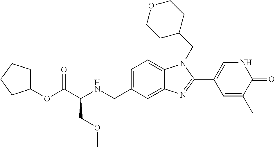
C1=C(CNC(C(OC2CCCC2)=O)COC)C=C2C(=C1)N(CC1CCOCC1)C(C1=CNC(=O)C(C)=C1)=N2
